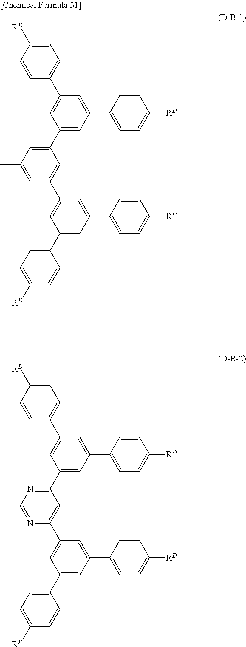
C1=CC([RD])=CC=C1C1=CC(C2=CC(C)=CC(C3=CC(C4=CC=C([RD])C=C4)=CC(C4=CC=C([RD])C=C4)=C3)=C2)=CC(C2=CC=C([RD])C=C2)=C1.C1=CC([RD])=CC=C1C1=CC(C2=NC(C)=NC(C3=CC(C4=CC=C([RD])C=C4)=CC(C4=CC=C([RD])C=C4)=C3)=C2)=CC(C2=CC=C([RD])C=C2)=C1
